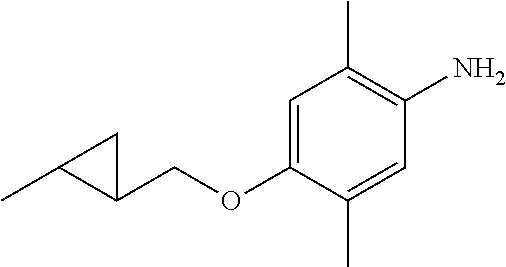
C1(COC2=CC(C)=C(N)C=C2C)C(C)C1
